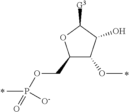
CP(=O)(OCC1C(OC)C(O)C([G3])O1)[O-]
